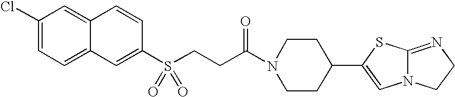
C1(Cl)=CC=C2C(=C1)C=CC(S(CCC(N1CCC(C3=CN4C(=NCC4)S3)CC1)=O)(=O)=O)=C2
